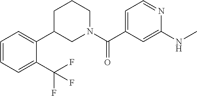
C1=C(C(N2CCCC(C3=CC=CC=C3C(F)(F)F)C2)=O)C=C(NC)N=C1
